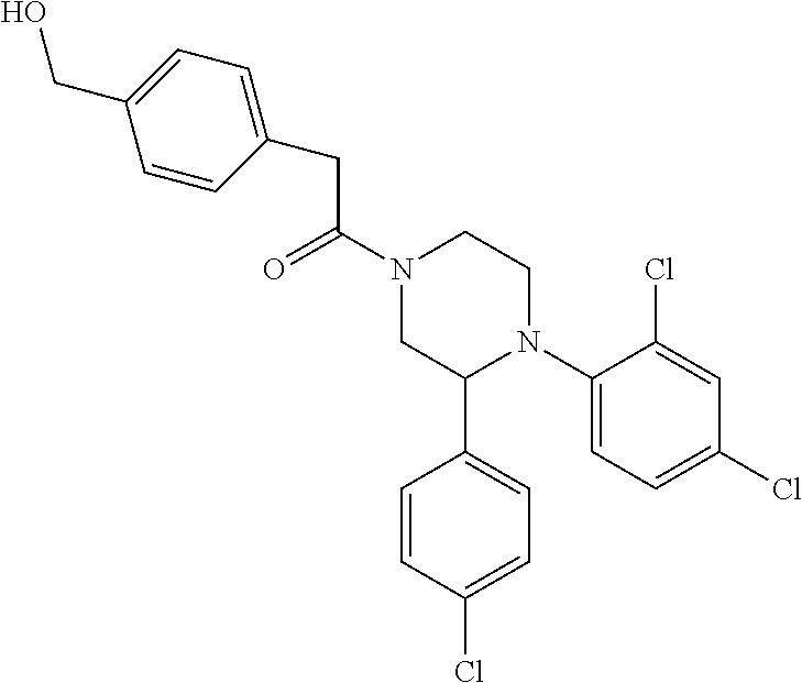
C(C(N1CC(C2=CC=C(Cl)C=C2)N(C2=CC=C(Cl)C=C2Cl)CC1)=O)C1=CC=C(CO)C=C1
